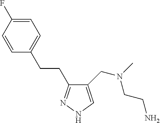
C1=CC(F)=CC=C1CCC1=NNC=C1CN(CCN)C
